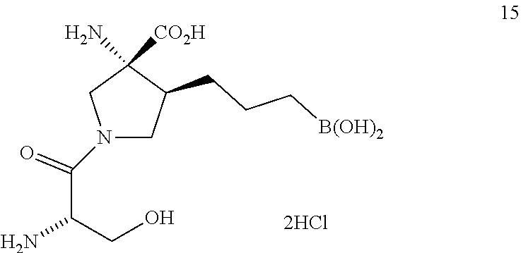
N1(C(C(CO)N)=O)CC(CCC[B(OH)2])C([CO2H])(N)C1
